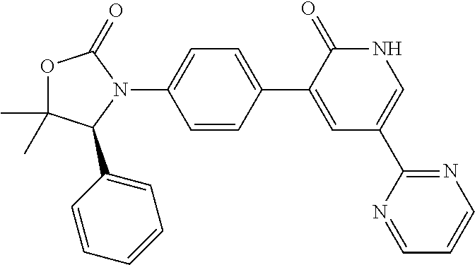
C1=CC(C2=CC(C3=NC=CC=N3)=CNC2=O)=CC=C1N1C(=O)OC(C)(C)C1C1=CC=CC=C1
